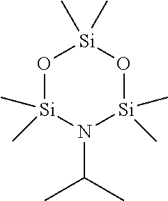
O1[Si](C)(C)N(C(C)C)[Si](C)(C)O[Si]1(C)C
